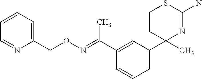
C1(C(=NOCC2=CC=CC=N2)C)=CC(C2(C)N=C(N)SCC2)=CC=C1
